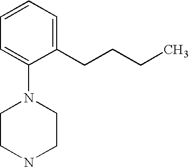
C1CNCCN1C1=CC=CC=C1CCCC
